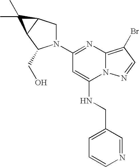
C1(N2CC3C(C2CO)C3(C)C)=NC2=C(Br)C=NN2C(NCC2=CC=CN=C2)=C1
